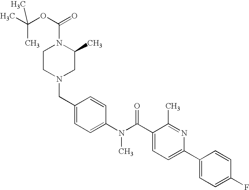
C1(CN2CC(C)N(C(OC(C)(C)C)=O)CC2)=CC=C(N(C(C2=CC=C(C3=CC=C(F)C=C3)N=C2C)=O)C)C=C1
